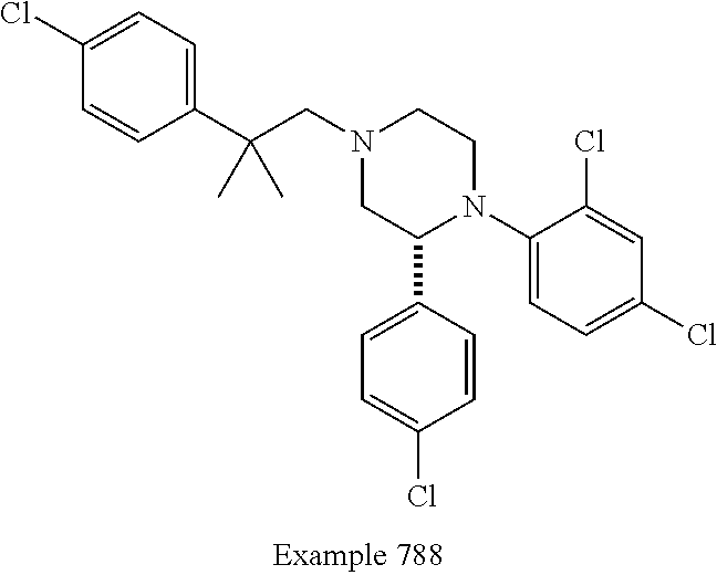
C1(C2N(C3=CC=C(Cl)C=C3Cl)CCN(CC(C3=CC=C(Cl)C=C3)(C)C)C2)=CC=C(Cl)C=C1
